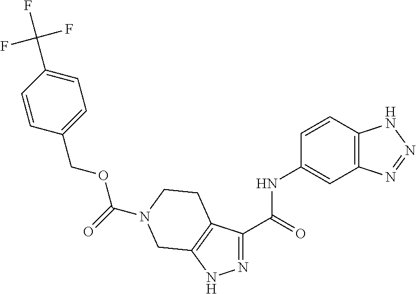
N1=C(C(=O)NC2=CC3=C(C=C2)NN=N3)C2=C(N1)CN(C(=O)OCC1=CC=C(C(F)(F)F)C=C1)CC2
